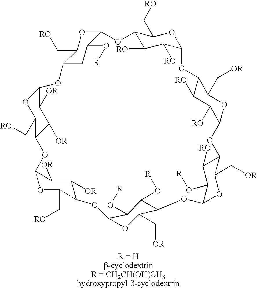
C12OC(C[RO])C(CC1O[R])OC1OC(C[RO])C(C([OR])C1[OR])OC1OC(C[RO])C(C([OR])C1[OR])OC1OC(C[OR])C(OC3C(O[R])C([RO])C(OC4C([RO])C([RO])C(OC5C([RO])C([RO])C(O2)C(C[RO])O5)C(C[OR])O4)C(C[OR])O3)C(O[R])C1O[R]
